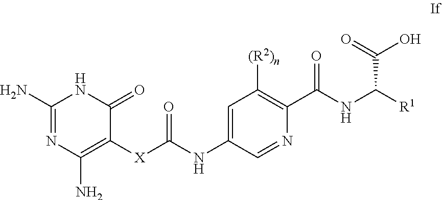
C1(N)=NC(N)=C([X]C(NC2=CC([(R2)n])=C(C(NC([R1])C(=O)O)=O)N=C2)=O)C(=O)N1
